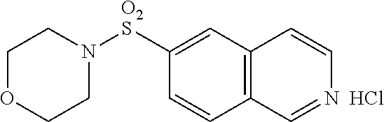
C1=C([O2S]N2CCOCC2)C=CC2=C1C=CN=C2.Cl
